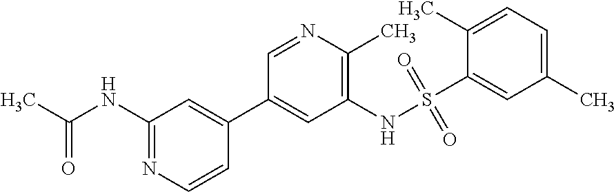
CC(NC1=NC=CC(C2=CC(NS(C3=CC(C)=CC=C3C)(=O)=O)=C(C)N=C2)=C1)=O
